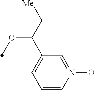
C1=CN(O)=CC(C(C[Me])OC)=C1
